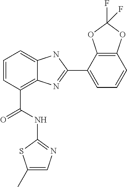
C1=CC(C(NC2=NC=C(C)S2)=O)=C2C(=C1)NC(C1=CC=CC3=C1OC(F)(F)O3)=N2
